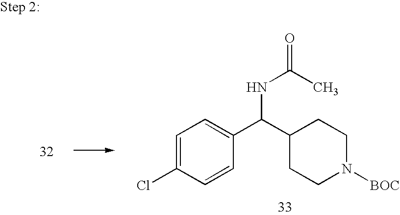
C1(C(C2=CC=C(Cl)C=C2)NC(C)=O)CCN([BOC])CC1
